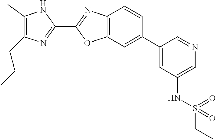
C12=C(C=C(C3=CC(NS(CC)(=O)=O)=CN=C3)C=C1)OC(C1=NC(CCC)=C(C)N1)=N2
